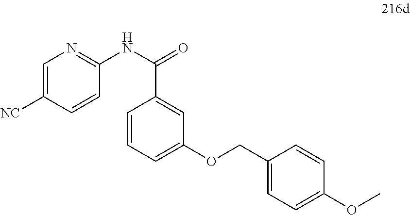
C1=C([NC])C=CC(NC(=O)C2=CC(OCC3=CC=C(OC)C=C3)=CC=C2)=N1
